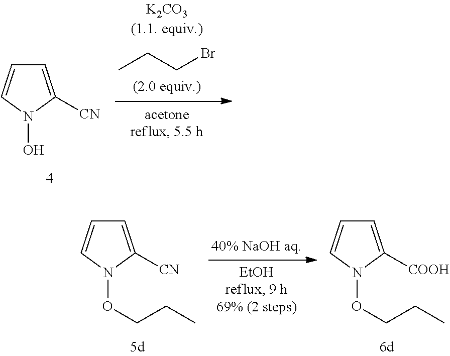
C1=C([CN])N(O)C=C1.CCCBr.C1=C([COOH])N(OCCC)C=C1.C1=C([CN])N(OCCC)C=C1
